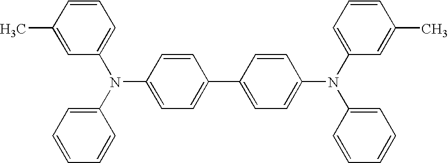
C1=C(N(C2=CC=CC=C2)C2=CC=C(C3=CC=C(N(C4=CC=CC(C)=C4)C4=CC=CC=C4)C=C3)C=C2)C=C(C)C=C1
